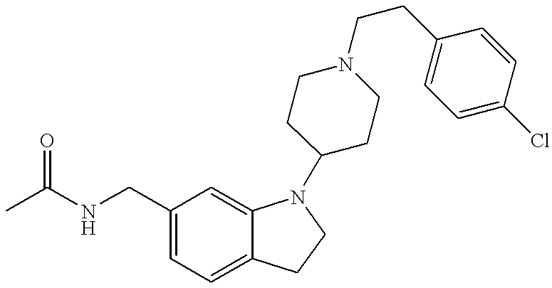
C1(CNC(C)=O)=CC=C2C(=C1)N(C1CCN(CCC3=CC=C(Cl)C=C3)CC1)CC2
